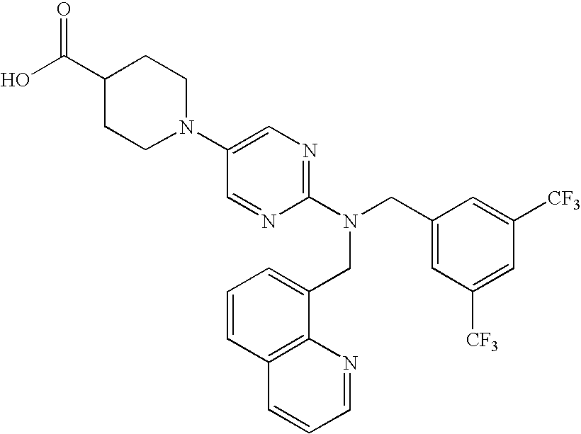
OC(C1CCN(C2=CN=C(N(CC3=CC([CF3])=CC([CF3])=C3)CC3=CC=CC4=C3N=CC=C4)N=C2)CC1)=O
